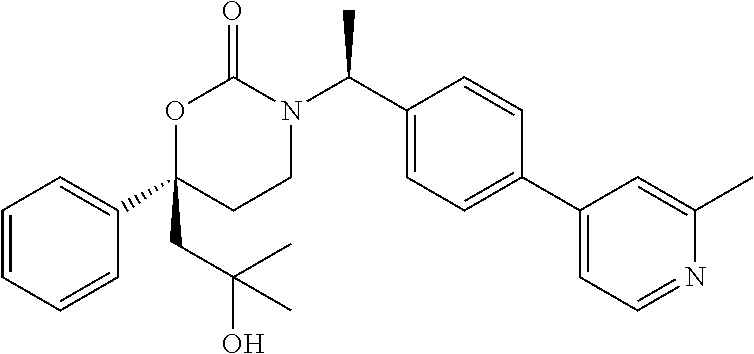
C1=CC=CC(C2(CC(O)(C)C)CCN(C(C3=CC=C(C4=CC=NC(C)=C4)C=C3)C)C(=O)O2)=C1
